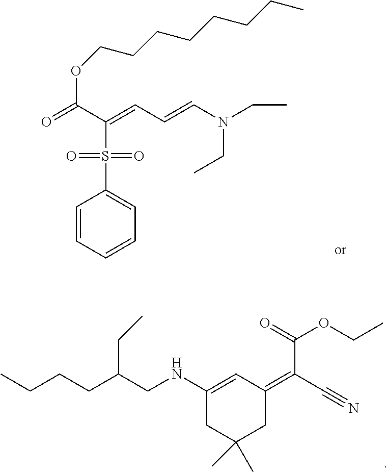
CCCCC(CNC1=CC(=C(C(=O)OCC)C#N)CC(C)(C)C1)CC.C1=CC=CC=C1S(=O)(=O)C(=CC=CN(CC)CC)C(=O)OCCCCCCCC
